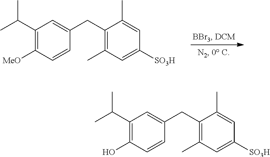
CC(C1=C([MeO])C=CC(CC2=C(C)C=C([SO3H])C=C2C)=C1)C.CC(C1=C(O)C=CC(CC2=C(C)C=C([SO3H])C=C2C)=C1)C
